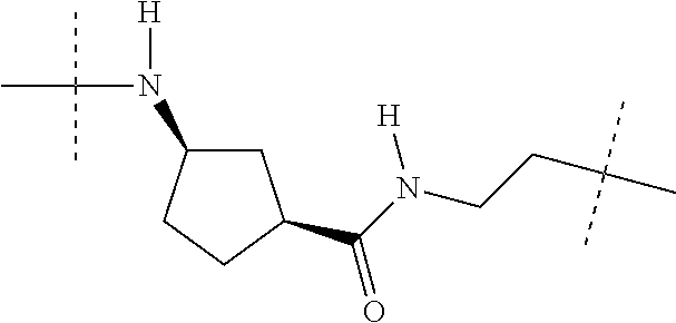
C1C(N([H])C(C)(C)C)CCC1C(N(CCC(C)(C)C)[H])=O
